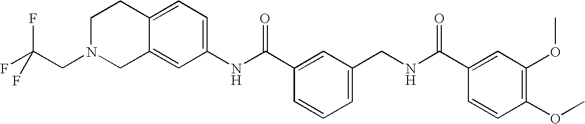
C1(NC(C2=CC(CNC(C3=CC(OC)=C(OC)C=C3)=O)=CC=C2)=O)=CC=C2C(=C1)CN(CC(F)(F)F)CC2
